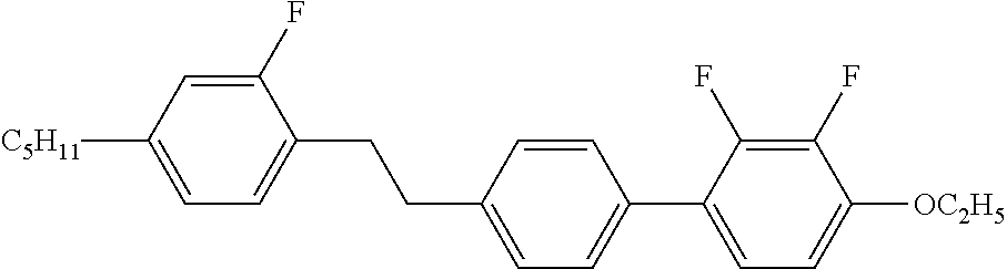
C1(F)=CC([C5H11])=CC=C1CCC1=CC=C(C2=CC=C([OC2H5])C(F)=C2F)C=C1
